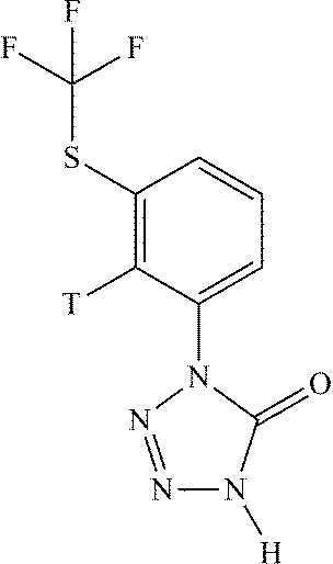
C1(SC(F)(F)F)=C([T])C(N2N=NN([H])C2=O)=CC=C1
